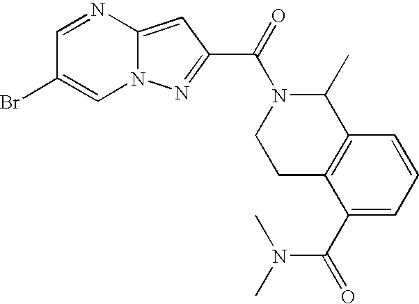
N12C(=CC(C(=O)N3CCC4=C(C3C)C=CC=C4C(N(C)C)=O)=N1)N=CC(Br)=C2
